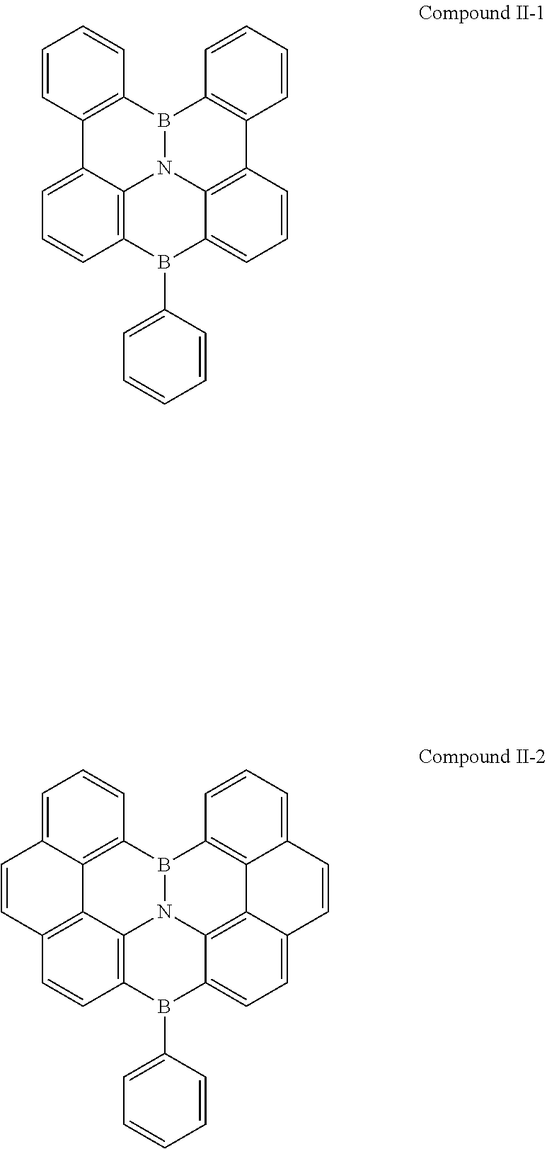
C1=CC=CC(B2C3=C4N5B(C6=C7C(=CC=C6)C=CC(=C74)C=C3)C3=C4C(=CC=C3)C=CC3=CC=C2C5=C43)=C1.C1=CC=CC(B2C3=C4N5B(C6=C(C=CC=C6)C4=CC=C3)C3=C(C=CC=C3)C3=C5C2=CC=C3)=C1
